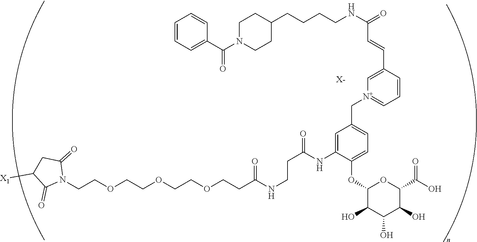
C(COCCOCCOCCC(NCCC(NC1=CC(C[N+]2=CC=CC(C=CC(NCCCCC3CCN(C(C4=CC=CC=C4)=O)CC3)=O)=C2)=CC=C1OC1C(O)C(O)C(O)C(C(=O)O)O1)=O)=O)N1C(=O)CC([X1])C1=O.[X-]
